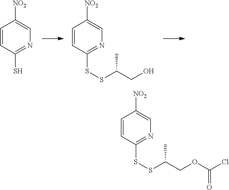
C1=CC(S)=NC=C1[NO2].C1=CC(SSC(C)CO)=NC=C1[NO2].C1=CC(SSC(C)COC(=O)Cl)=NC=C1[NO2]
